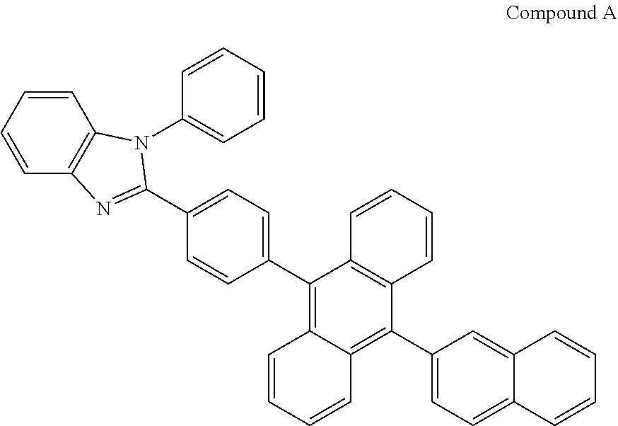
C1=CC=CC2=C1N(C1=CC=CC=C1)C(C1=CC=C(C3=C4C(=C(C5=CC=C6C(=C5)C=CC=C6)C5=C3C=CC=C5)C=CC=C4)C=C1)=N2
